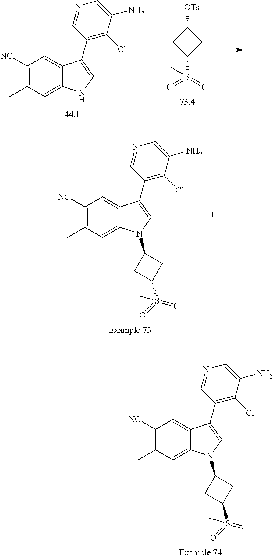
[OTs]C1CC(S(=O)(=O)C)C1.C1([NC])=C(C)C=C2C(=C1)C(C1=C(Cl)C(N)=CN=C1)=CN2.C1([NC])=C(C)C=C2C(=C1)C(C1=C(Cl)C(N)=CN=C1)=CN2C1CC(S(=O)(=O)C)C1.C1([NC])=C(C)C=C2C(=C1)C(C1=C(Cl)C(N)=CN=C1)=CN2C1CC(S(=O)(=O)C)C1
